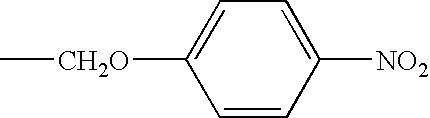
C[CH2O]C1=CC=C([NO2])C=C1
